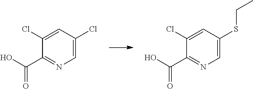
C1=C(Cl)C=C(Cl)C(C(O)=O)=N1.C1=C(SCC)C=C(Cl)C(C(O)=O)=N1
